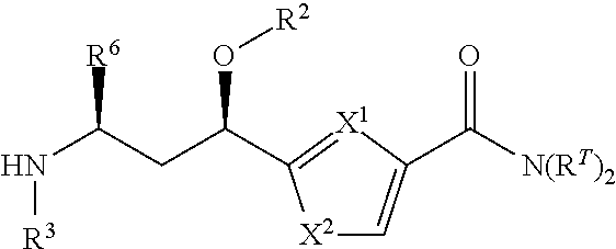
C1=C(C([N(RT)2])=O)[X1]=C(C(CC(N[R3])[R6])O[R2])[X2]1
